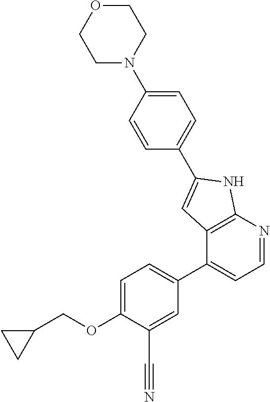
C1(OCC2CC2)=CC=C(C2=CC=NC3=C2C=C(C2=CC=C(N4CCOCC4)C=C2)N3)C=C1C#N
